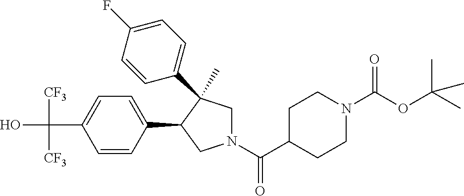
C(C1=CC=C(C2CN(C(C3CCN(C(OC(C)(C)C)=O)CC3)=O)CC2(C)C2=CC=C(F)C=C2)C=C1)(O)([CF3])[CF3]
